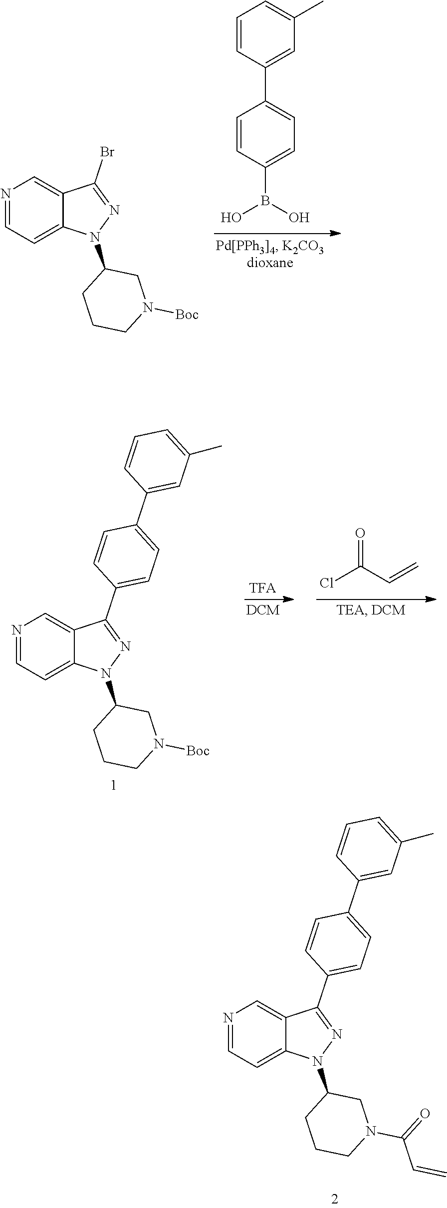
C1=CC(C2=CC=C(B(O)O)C=C2)=CC(C)=C1.N1=CC=C2C(=C1)C(Br)=NN2C1CCCN([Boc])C1.N1=CC=C2C(=C1)C(C1=CC=C(C3=CC(C)=CC=C3)C=C1)=NN2C1CCCN(C(=O)C=C)C1.N1=CC=C2C(=C1)C(C1=CC=C(C3=CC(C)=CC=C3)C=C1)=NN2C1CCCN([Boc])C1.ClC(C=C)=O
